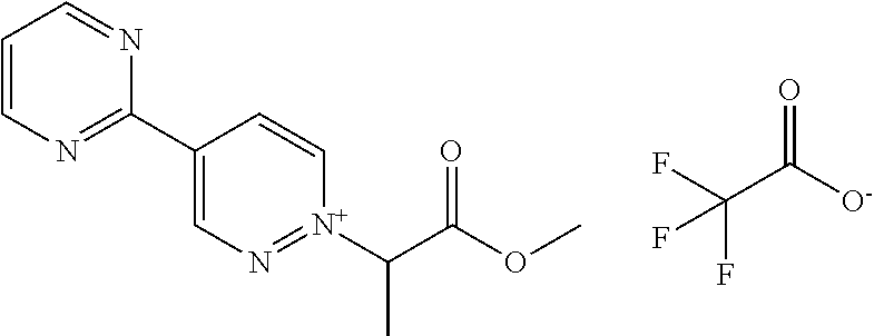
C1=CN=C(C2=CN=[N+](C(C(OC)=O)C)C=C2)N=C1.O=C([O-])C(F)(F)F
